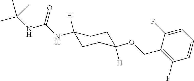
C1(NC(NC(C)(C)C)=O)([H])CCC([H])(OCC2=C(F)C=CC=C2F)CC1
